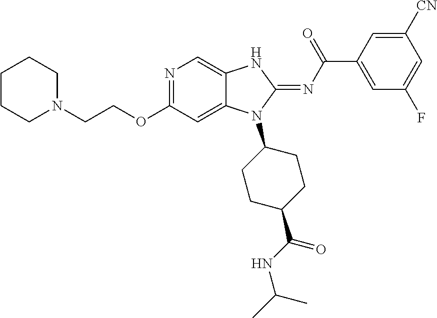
C(COC1=NC=C2C(=C1)N(C1CCC(C(NC(C)C)=O)CC1)C(=NC(C1=CC(F)=CC([CN])=C1)=O)N2)N1CCCCC1
